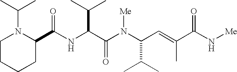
N(C(C(N(C(C(C)C)C=C(C)C(N[Me])=O)[Me])=O)C(C)C)C(C1N(C(C)C)CCCC1)=O
